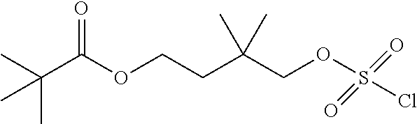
C(C(OCCC(COS(=O)(Cl)=O)(C)C)=O)(C)(C)C
